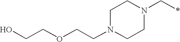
C(OCCN1CCN(C*)CC1)CO
